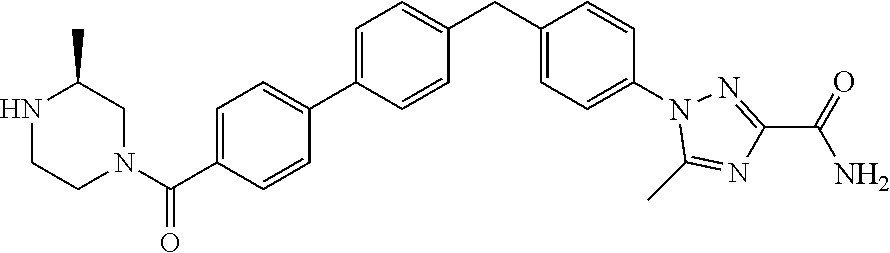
C1=C(C2=CC=C(C(N3CC(C)NCC3)=O)C=C2)C=CC(CC2=CC=C(N3C(C)=NC(C(=O)N)=N3)C=C2)=C1
